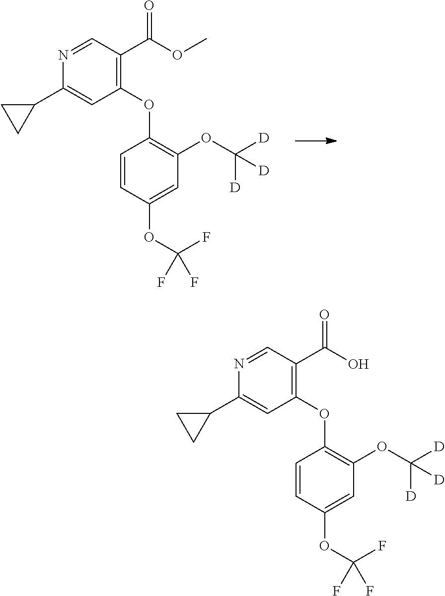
C1(OC2=C(OC([D])([D])[D])C=C(OC(F)(F)F)C=C2)=C(C(O)=O)C=NC(C2CC2)=C1.C1(OC2=C(OC([D])([D])[D])C=C(OC(F)(F)F)C=C2)=C(C(OC)=O)C=NC(C2CC2)=C1
